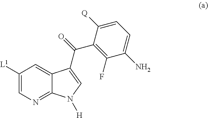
C1([L1])=CN=C2C(=C1)C(C(C1=C(F)C(N)=CC=C1[Q])=O)=CN2[H]
